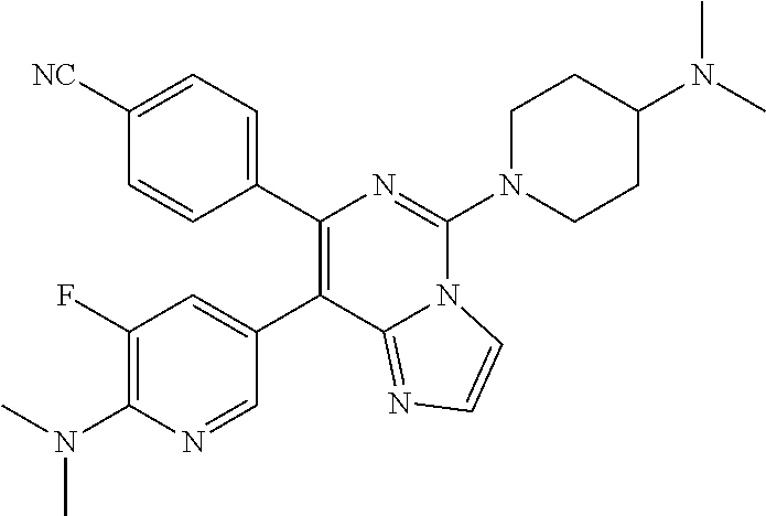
C1(N(C)C)=C(F)C=C(C2=C(C3=CC=C([NC])C=C3)N=C(N3CCC(N(C)C)CC3)N3C2=NC=C3)C=N1
